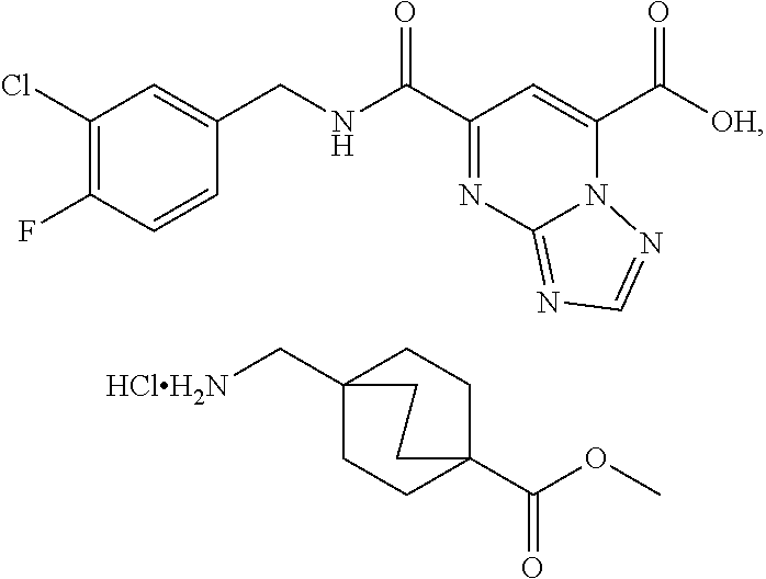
C(C1=NC2=NC=NN2C(C([OH])=O)=C1)(=O)NCC1=CC(Cl)=C(F)C=C1.C12(C[HClH2N])CCC(C(OC)=O)(CC1)CC2
